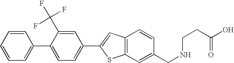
C1=CC=CC=C1C1=CC=C(C2=CC3=C(S2)C=C(CNCCC(=O)O)C=C3)C=C1C(F)(F)F
